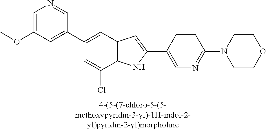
C1=C(OC)C=C(C2=CC3=C(C(Cl)=C2)NC(C2=CN=C(N4CCOCC4)C=C2)=C3)C=N1
